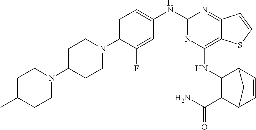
C1=C(N2CCC(N3CCC(C)CC3)CC2)C(F)=CC(NC2=NC(NC3C(C(N)=O)C4C=CC3C4)=C3C(=N2)C=CS3)=C1
